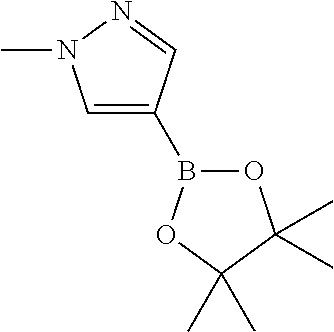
C1=C(B2OC(C)(C)C(C)(C)O2)C=NN1C
